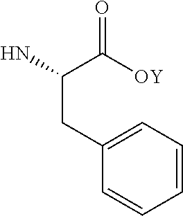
C1(CC(N)C([OY])=O)=CC=CC=C1
